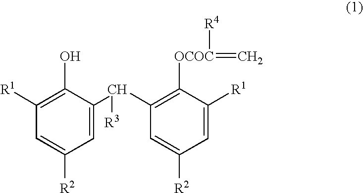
C1([R1])=C(O)C(C(C2=C([OCOC](=C)[R4])C([R1])=CC([R2])=C2)[R3])=CC([R2])=C1
